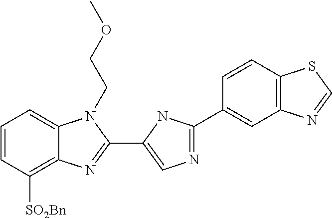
C1=CC([SO2Bn])=C2C(=C1)N(CCOC)C(C1=CN=C(C3=CC4=C(C=C3)SC=N4)N1)=N2
